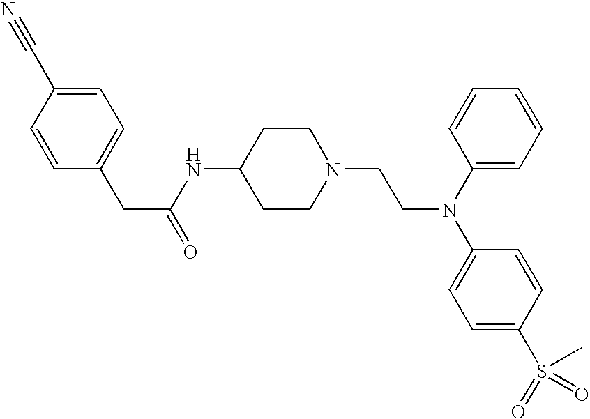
C1(CC(NC2CCN(CCN(C3=CC=CC=C3)C3=CC=C(S(=O)(C)=O)C=C3)CC2)=O)=CC=C(C#N)C=C1
